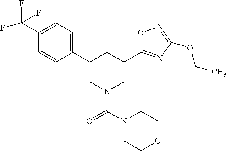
C1(C(F)(F)F)=CC=C(C2CN(C(=O)N3CCOCC3)CC(C3=NC(OCC)=NO3)C2)C=C1
